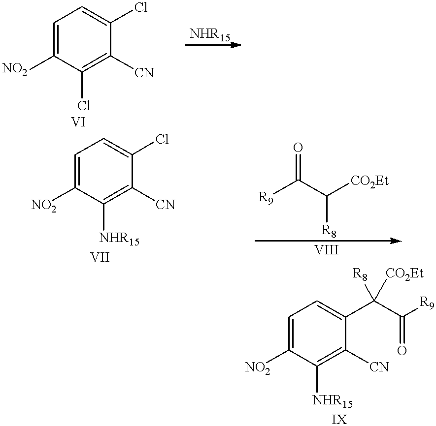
C1=C([NO2])C(Cl)=C([CN])C(Cl)=C1.C1=C([NO2])C([NHR15])=C([CN])C(C(C([R9])=O)([R8])[CO2Et])=C1.C1=C([NO2])C([NHR15])=C([CN])C(Cl)=C1.[R9]C(C([CO2Et])[R8])=O
